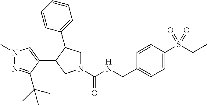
N1(C(NCC2=CC=C(S(CC)(=O)=O)C=C2)=O)CC(C2=CC=CC=C2)C(C2=CN(C)N=C2C(C)(C)C)C1
